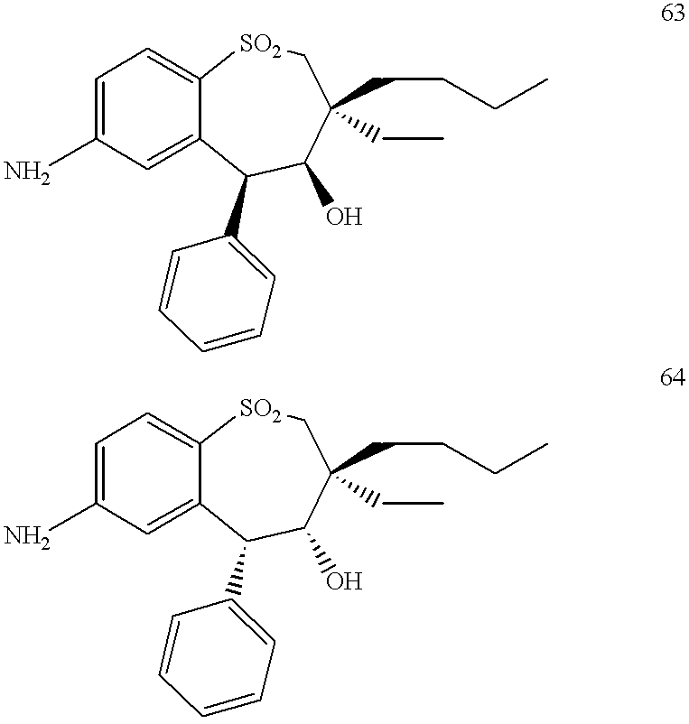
C1=C(N)C=C2C(=C1)[SO2]CC(CCCC)(CC)C(O)C2C1=CC=CC=C1.C1=C(N)C=C2C(=C1)[SO2]CC(CCCC)(CC)C(O)C2C1=CC=CC=C1
